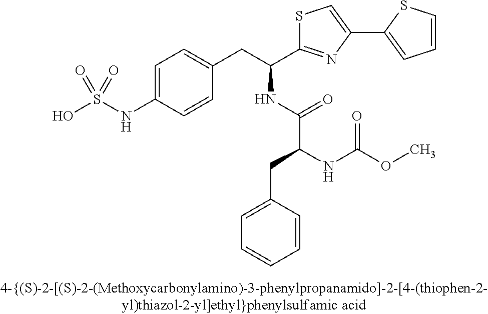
OS(NC1=CC=C(CC(C2=NC(C3=CC=CS3)=CS2)NC(C(NC(OC)=O)CC2=CC=CC=C2)=O)C=C1)(=O)=O
